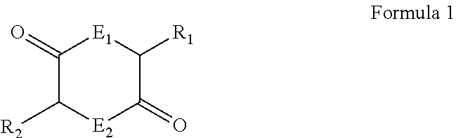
C1(=O)C([R2])[E2]C(=O)C([R1])[E1]1
